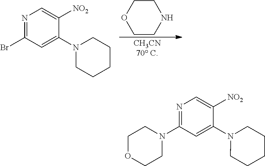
N1=C(Br)C=C(N2CCCCC2)C([NO2])=C1.C1COCCN1.[CH3CN70 C].N1=C(N2CCOCC2)C=C(N2CCCCC2)C([NO2])=C1
